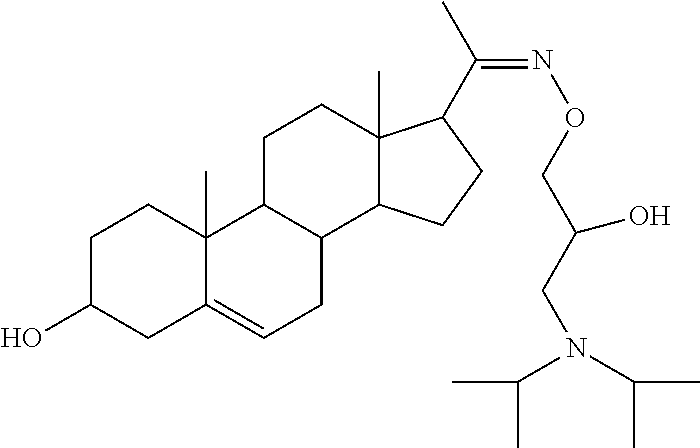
C1C(O)CC2=CCC3C(C2(C)C1)CCC1(C)C3CCC1C(C)=NOCC(CN(C(C)C)C(C)C)O
